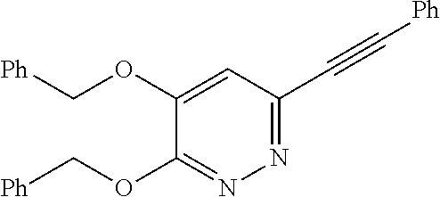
N1=C(C#C[Ph])C=C(OC[Ph])C(OC[Ph])=N1
